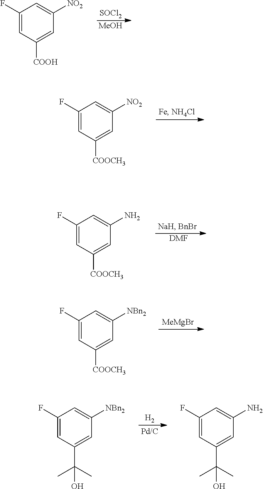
[SOCl2].[MeOH].C1(F)=CC([COOH])=CC([NO2])=C1.C1(F)=CC([COOCH3])=CC([NO2])=C1.[DMF].C1(F)=CC([COOCH3])=CC(N)=C1.[MeMgBr].C1(F)=CC([COOCH3])=CC([NBn2])=C1.[H2].C1(F)=CC(C(C)(C)O)=CC([NBn2])=C1.C1(F)=CC(C(C)(C)O)=CC(N)=C1
